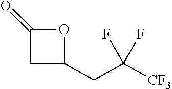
C1C(CC([CF3])(F)F)OC1=O
